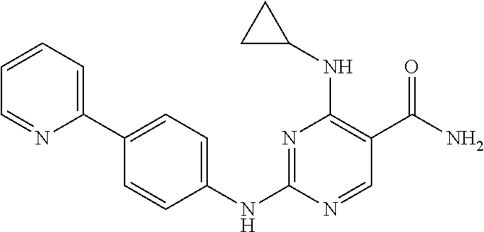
N1=C(NC2=CC=C(C3=CC=CC=N3)C=C2)N=CC(C(N)=O)=C1NC1CC1
